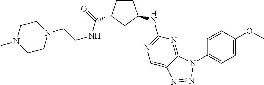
C1CN(C)CCN1CCNC(=O)C1CCC(NC2=NC=C3C(=N2)N(C2=CC=C(OC)C=C2)N=N3)C1
